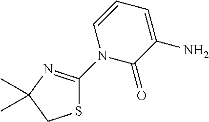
C1(N2C(=O)C(N)=CC=C2)=NC(C)(C)CS1
